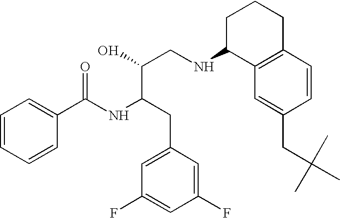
C12=C(C(NCC(O)C(CC3=CC(F)=CC(F)=C3)NC(C3=CC=CC=C3)=O)CCC1)C=C(CC(C)(C)C)C=C2
